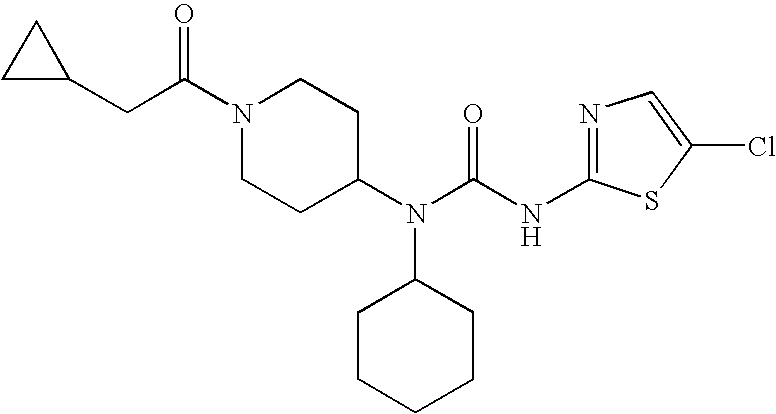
N1=C(NC(N(C2CCN(C(CC3CC3)=O)CC2)C2CCCCC2)=O)SC(Cl)=C1
